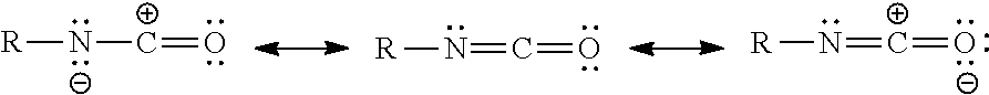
O=[C+][N-][R].O=C=N[R].[O-]=[C+]=N[R]
